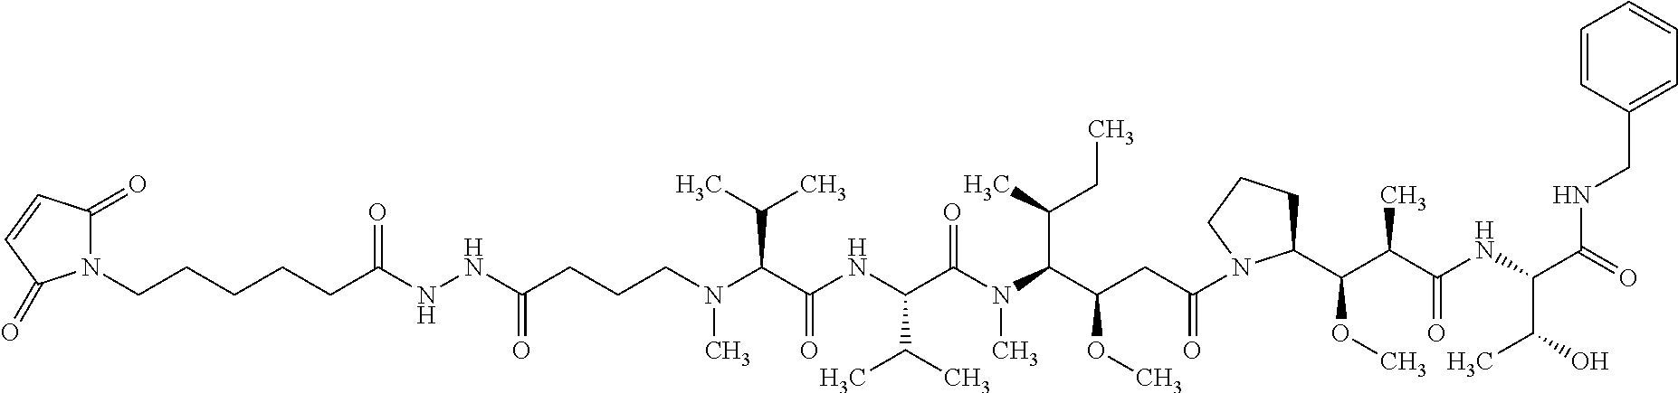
N(C)(C(C(NC(C(N(C(C(CC(N1C(C(C(C(NC(C(O)C)C(NCC2=CC=CC=C2)=O)=O)C)OC)CCC1)=O)OC)C(C)CC)C)=O)C(C)C)=O)C(C)C)CCCC(NNC(=O)CCCCCN1C(=O)C=CC1=O)=O
